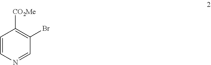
C1=CN=CC(Br)=C1[CO2Me]
